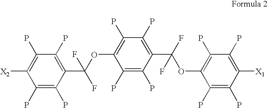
C1(P)=C(P)C(C(OC2=C(P)C(P)=C(C(F)(F)OC3=C(P)C(P)=C([X1])C(P)=C3P)C(P)=C2P)(F)F)=C(P)C(P)=C1[X2]
